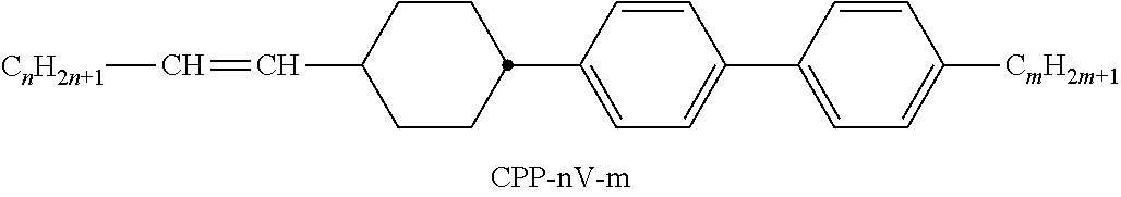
C1CC(C=C[CnH2n+1])CCC1C1=CC=C(C2=CC=C([CmH2m+1])C=C2)C=C1
